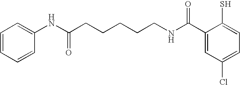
C1=CC=CC(NC(CCCCCNC(C2=CC(Cl)=CC=C2S)=O)=O)=C1
